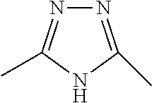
N1=C(C)NC(C)=N1
